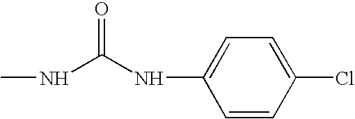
C1=CC(Cl)=CC=C1NC(NC)=O
